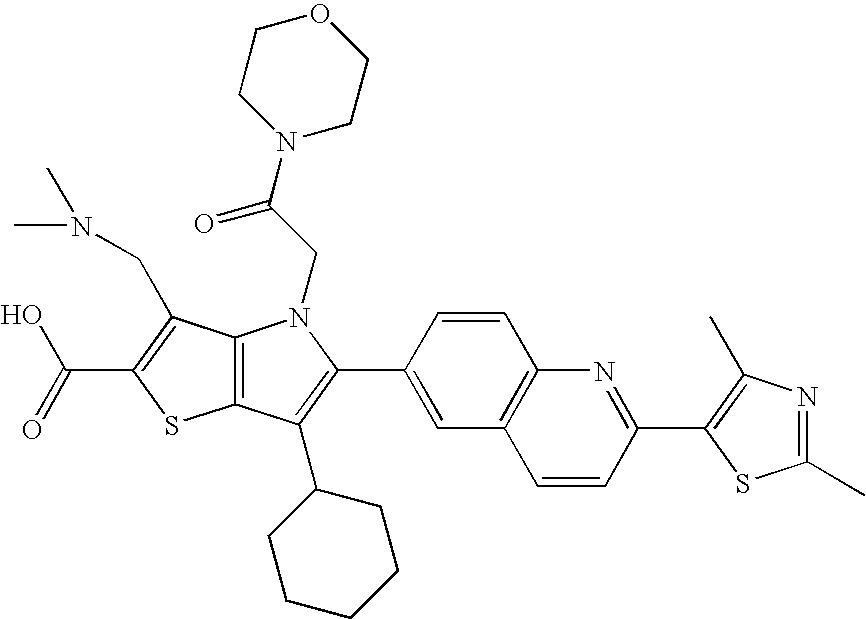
C(C1=C(CN(C)C)C2=C(S1)C(C1CCCCC1)=C(C1=CC3=C(C=C1)N=C(C1=C(C)N=C(C)S1)C=C3)N2CC(N1CCOCC1)=O)(=O)O
